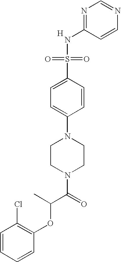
[H].C1(NS(=O)(=O)C2=CC=C(N3CCN(C(C(OC4=C(Cl)C=CC=C4)C)=O)CC3)C=C2)=NC=NC=C1
